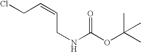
N(C(OC(C)(C)C)=O)CC=CCCl
